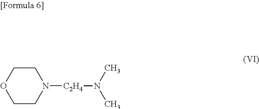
C1CN([C2H4]N(C)C)CCO1
